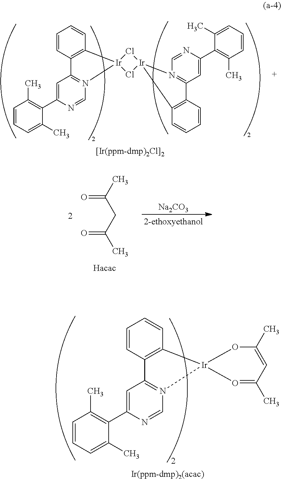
C1=CC2=C(C=C1)[Ir]1(N3=C2C=C(C2=C(C)C=CC=C2C)N=C3)Cl[Ir]2(C3=C(C=CC=C3)C3=N2C=NC(C2=C(C)C=CC=C2C)=C3)Cl1.[[Ir(ppm-dmp)2Cl]2].CC(CC(C)=O)=O.[Na2CO3].C1=CC2=C(C=C1)[Ir]1(N3=C2C=C(C2=C(C)C=CC=C2C)N=C3)OC(C)=CC(C)=O1.[Ir(ppm-dmp)2(acac)]
